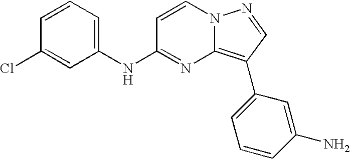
C1(NC2=NC3=C(C4=CC=CC(N)=C4)C=NN3C=C2)=CC=CC(Cl)=C1
